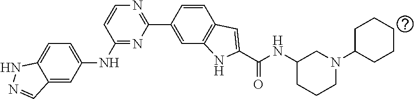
C1=C(NC2=NC(C3=CC4=C(C=C3)C=C(C(NC3CCCN(C5CCCCC5)C3)=O)N4)=NC=C2)C=C2C(=C1)NN=C2
